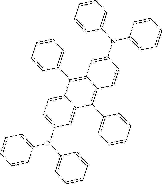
C1=CC=C(N(C2=CC=CC=C2)C2=CC=C3C(=C2)C(C2=CC=CC=C2)=C2C(=C3C3=CC=CC=C3)C=C(N(C3=CC=CC=C3)C3=CC=CC=C3)C=C2)C=C1
